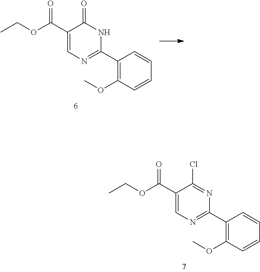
C1(C(OCC)=O)=CN=C(C2=C(OC)C=CC=C2)N=C1Cl.C1(C(OCC)=O)=CN=C(C2=C(OC)C=CC=C2)NC1=O
